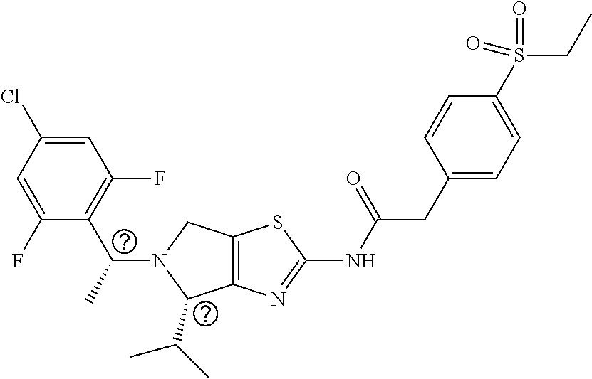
C1(F)=CC(Cl)=CC(F)=C1C(N1C(C(C)C)C2=C(C1)SC(NC(CC1=CC=C(S(CC)(=O)=O)C=C1)=O)=N2)C
